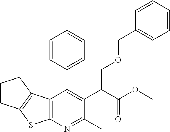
C12=C(N=C(C)C(C(C(OC)=O)COCC3=CC=CC=C3)=C1C1=CC=C(C)C=C1)SC1=C2CCC1
